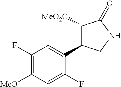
C1([MeO])=C(F)C=C(C2C([MeO2C])C(=O)NC2)C(F)=C1
